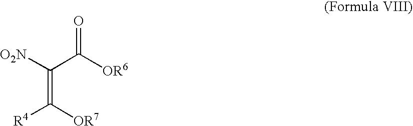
C(=C([OR7])[R4])(C([OR6])=O)[O2N]
